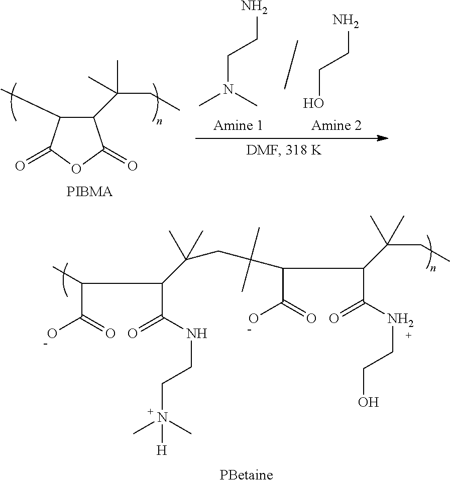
C1(C(CC)(C)C)C(C)C(=O)OC1=O.C(N(C)C)CN.C(O)CN.C(C(=O)O)(C)C(C(NCCN(C)(C)[H])=O)C(CC(C)(C)C(C(=O)O)C(C(NCCO)=O)C(CC)(C)C)(C)C
